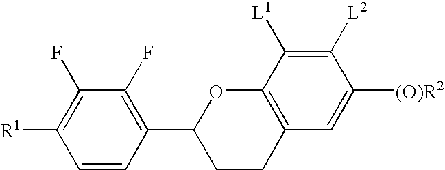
C1=CC(C2CCC3=C(O2)C([L1])=C([L2])C([(O)R2])=C3)=C(F)C(F)=C1[R1]
